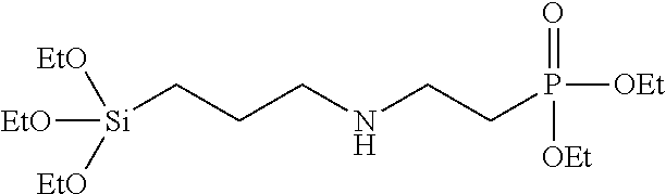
[EtO][Si]([EtO])([EtO])CCCNCCP(=O)([OEt])[OEt]
